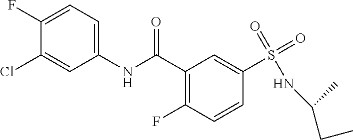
C1(C(NC2=CC=C(F)C(Cl)=C2)=O)=C(F)C=CC(S(=O)(=O)NC(CC)C)=C1
